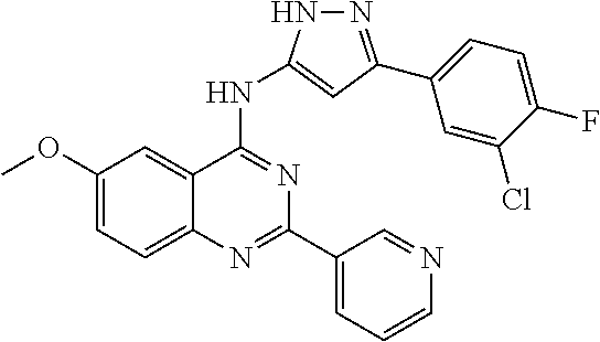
C1(OC)=CC=C2C(=C1)C(NC1=CC(C3=CC=C(F)C(Cl)=C3)=NN1)=NC(C1=CC=CN=C1)=N2
